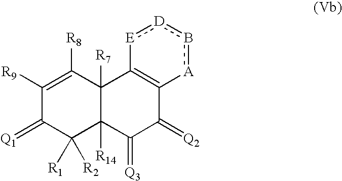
C1([R9])=C([R8])C2([R7])C([R14])(C([R1])([R2])C1=[Q1])C(=[Q3])C(=[Q2])C1=C2[E]:[D]b[A]1
